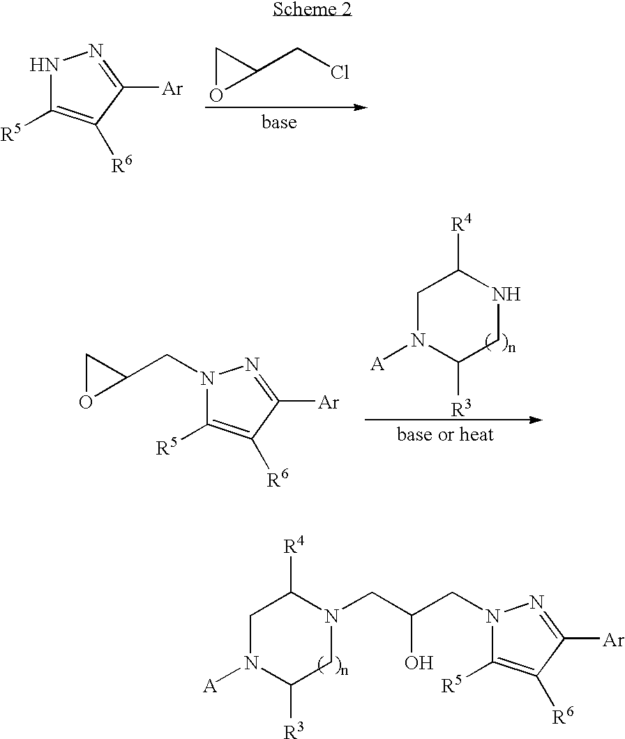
O1CC1CCl.N1C([R5])=C([R6])C([Ar])=N1.C1N([A])C([R3])CNC1[R4].O1CC1CN1C([R5])=C([R6])C([Ar])=N1.C1N([A])C([R3])CN(CC(CN2C([R5])=C([R6])C([Ar])=N2)O)C1[R4]
